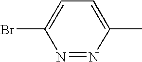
N1=NC(C)=CC=C1Br
